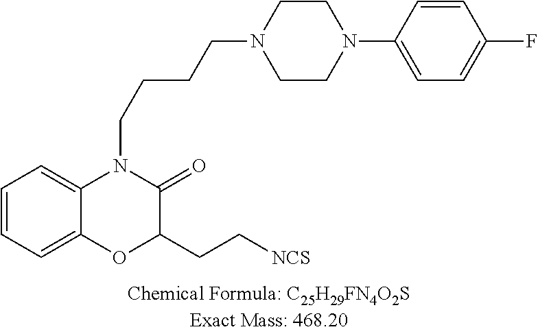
C1=CC=C2C(=C1)N(CCCCN1CCN(C3=CC=C(F)C=C3)CC1)C(=O)C(CC[NCS])O2
